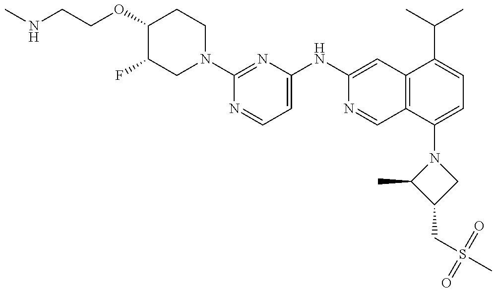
CNCCOC1C(F)CN(C2=NC(NC3=CC4=C(C=N3)C(N3C(C)C(CS(C)(=O)=O)C3)=CC=C4C(C)C)=CC=N2)CC1
